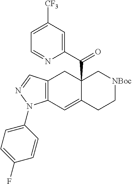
C12=C(C=NN1C1=CC=C(F)C=C1)CC1(C(=O)C3=CC([CF3])=CC=N3)C(=C2)CC[NBoc]C1
